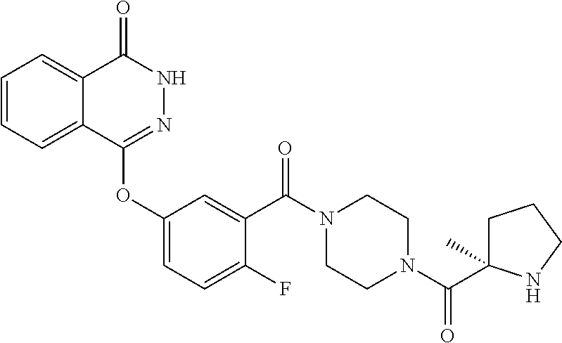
C1=CC=C2C(=C1)C(=O)NN=C2OC1=CC=C(F)C(C(N2CCN(C(C3(C)CCCN3)=O)CC2)=O)=C1
